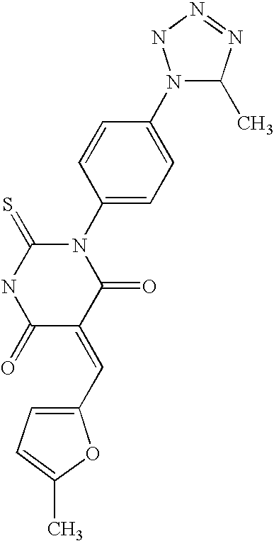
N1(C2=CC=C(N3C(C)N=NN3)C=C2)C(=S)NC(=O)C(=CC2=CC=C(C)O2)C1=O
